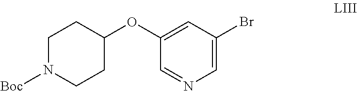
C1(OC2CCN([Boc])CC2)=CC(Br)=CN=C1
